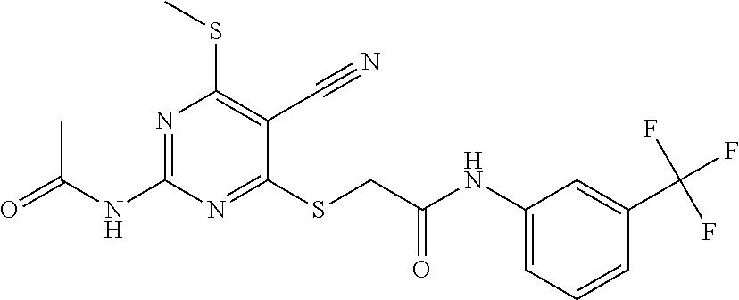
N1=C(NC(C)=O)N=C(SCC(NC2=CC=CC(C(F)(F)F)=C2)=O)C(C#N)=C1SC
